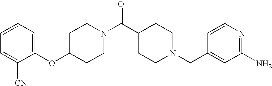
C1(OC2=CC=CC=C2[CN])CCN(C(C2CCN(CC3=CC(N)=NC=C3)CC2)=O)CC1
